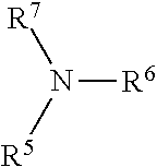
N([R6])([R7])[R5]
